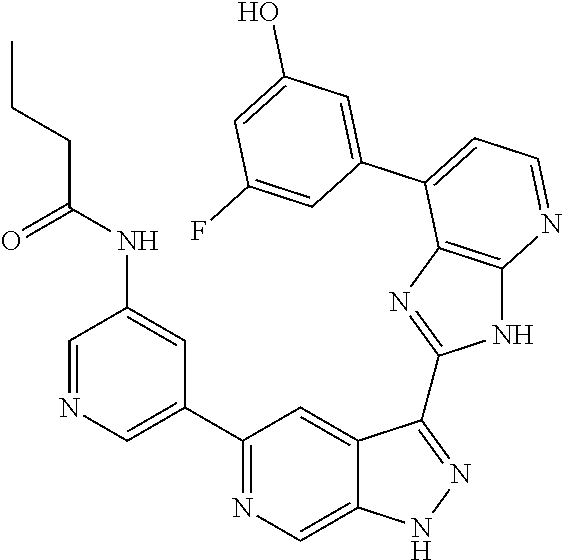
C1(C2=NC=C3C(=C2)C(C2=NC4=C(N2)N=CC=C4C2=CC(O)=CC(F)=C2)=NN3)=CN=CC(NC(CCC)=O)=C1
